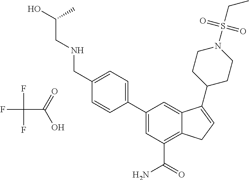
C1(C2=CC=C(CNCC(O)C)C=C2)=CC(C(=O)N)=C2C(=C1)C(C1CCN(S(CC)(=O)=O)CC1)=CC2.C(C(O)=O)(F)(F)F
